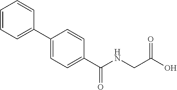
C1=CC=C(C2=CC=C(C(NCC(O)=O)=O)C=C2)C=C1
